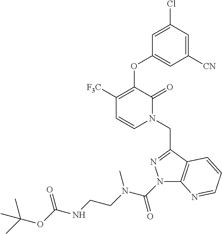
C1([CN])=CC(Cl)=CC(OC2=C([F3C])C=CN(CC3=NN(C(N(CCNC(OC(C)(C)C)=O)C)=O)C4=C3C=CC=N4)C2=O)=C1
